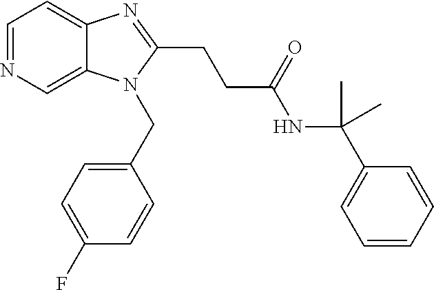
C1=NC=C2C(=C1)N=C(CCC(NC(C1=CC=CC=C1)(C)C)=O)N2CC1=CC=C(F)C=C1
